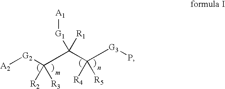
[A2][G2]C([R2])([R3])C([G1][A1])([R1])C([R4])([R5])[G3]P
